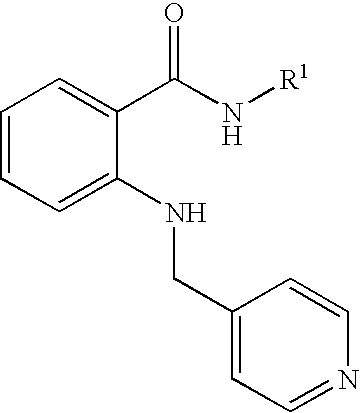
C1=CC=C(NCC2=CC=NC=C2)C(C(N[R1])=O)=C1
